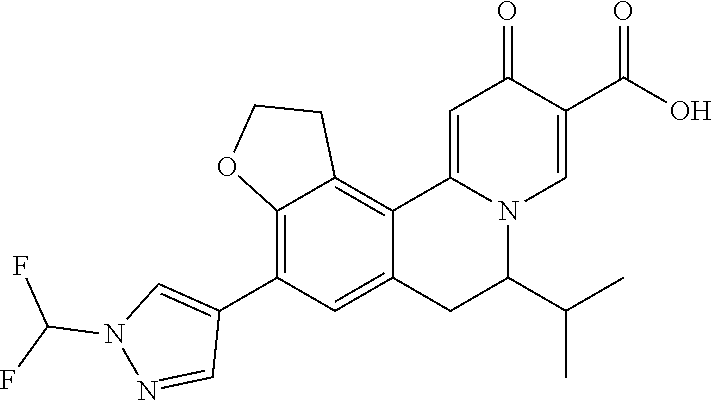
C1(C2=C3C(=C4C(=C2)CC(C(C)C)N2C4=CC(=O)C(C(O)=O)=C2)CCO3)=CN(C(F)F)N=C1
